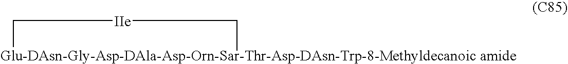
[Glu-DAsn-Gly-Asp-DAla-Asp-Orn-Sar-Thr-Asp-DAsn-Trp-8-Methyldecanoic amide]1C[IIe]C1
